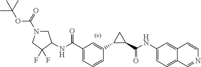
C1=C(C(NC2CN(C(OC(C)(C)C)=O)CC2(F)F)=O)C=C(C2C(C(NC3=CC=C4C(=C3)C=CN=C4)=O)C2)C=C1
